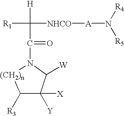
C1([R3])C([Y])([X])C([W])N(C(C([R1])([NHCO][A]N([R5])[R4])[H])=O)[(CH2)n]1
